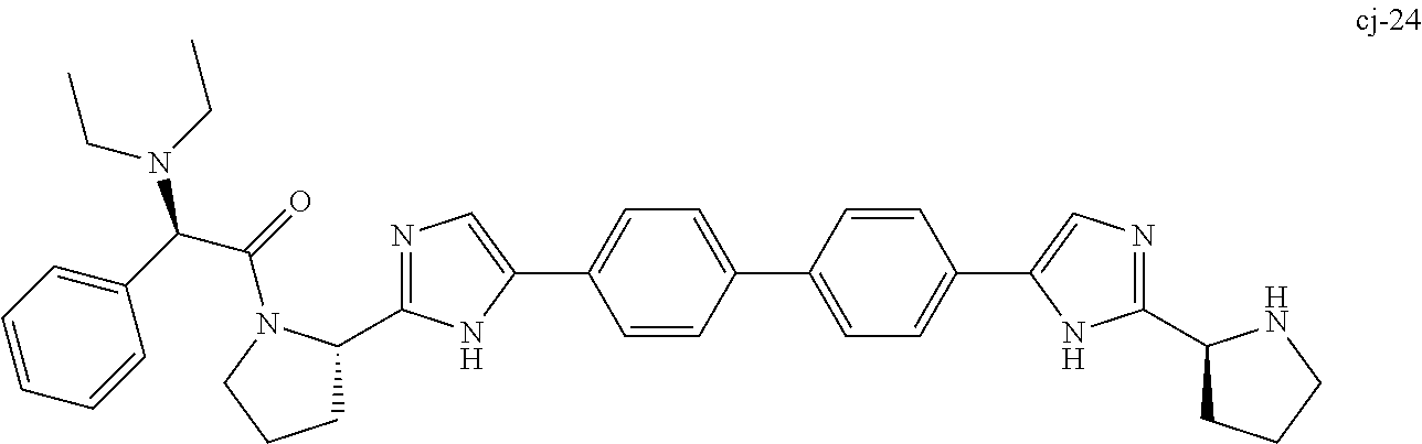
C1=CC(C2=CC=C(C3=CN=C(C4CCCN4)N3)C=C2)=CC=C1C1=CN=C(C2CCCN2C(=O)C(C2=CC=CC=C2)N(CC)CC)N1
